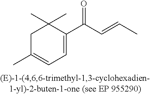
C1=C(C(C=CC)=O)C(C)(C)CC(C)=C1
